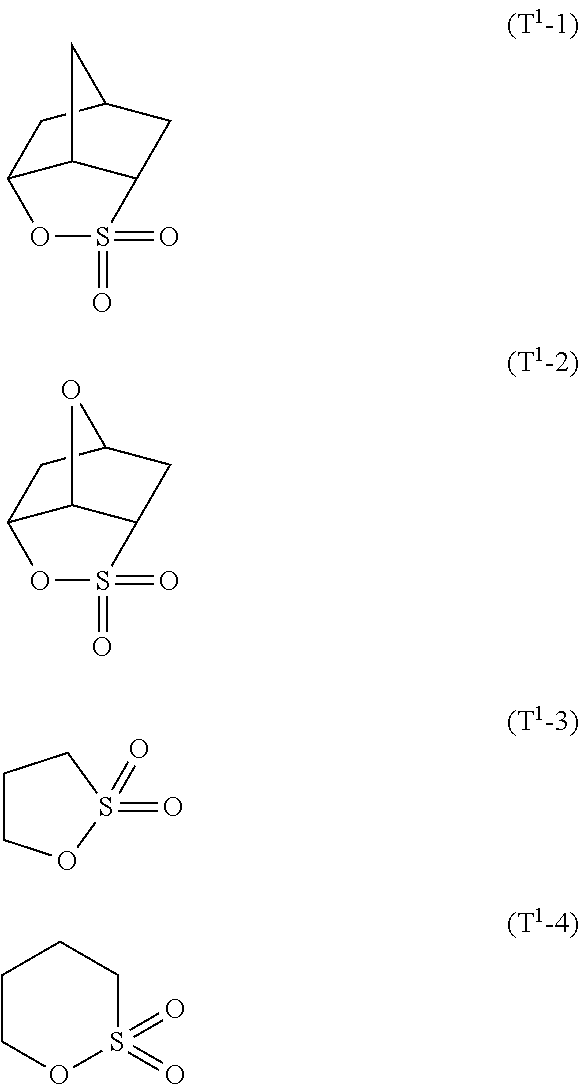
C12C3C(CC(C1)C3)S(=O)(=O)O2.C12C3C(CC(C1)O3)S(=O)(=O)O2.C1COS(=O)(=O)C1.C1COS(=O)(=O)CC1
